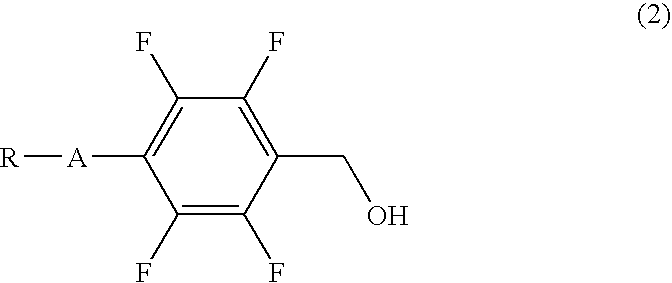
C1(F)=C(CO)C(F)=C(F)C([A][R])=C1F
